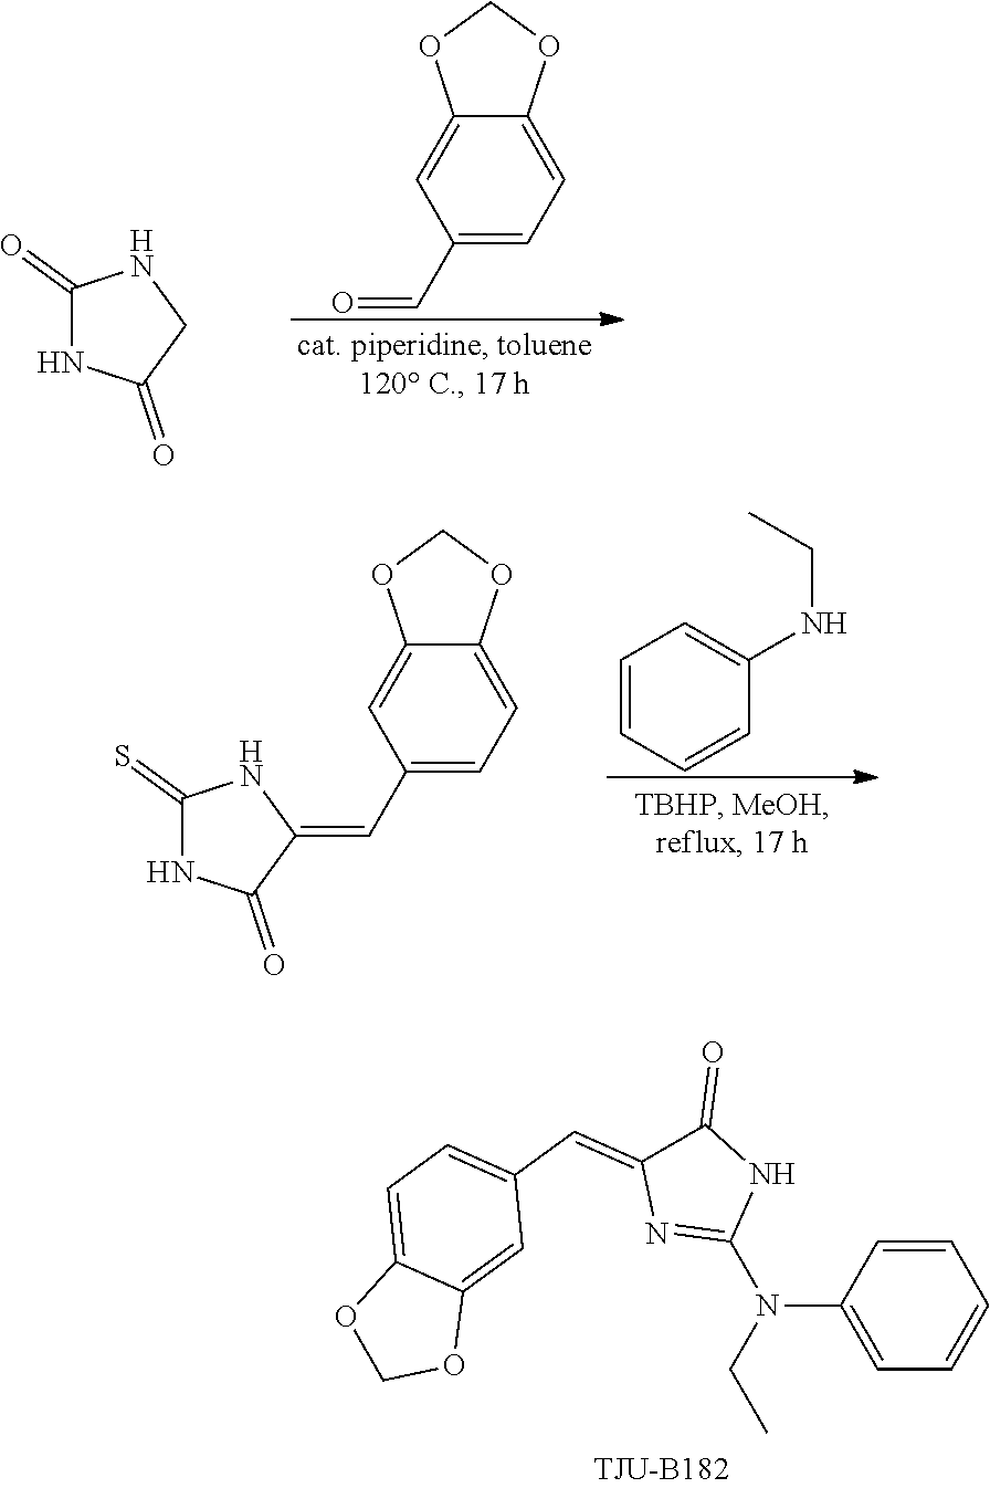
C1(=O)NC(=O)CN1.C1(C=O)=CC=C2C(=C1)OCO2.C1(C=C2NC(=S)NC2=O)=CC=C2C(=C1)OCO2.C1=CC=CC(NCC)=C1.C1=CC(N(CC)C2=NC(=CC3=CC=C4C(=C3)OCO4)C(=O)N2)=CC=C1
